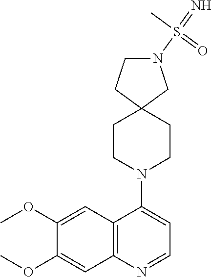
C12=C(N=CC=C1N1CCC3(CC1)CN(S(=N)(C)=O)CC3)C=C(OC)C(OC)=C2
